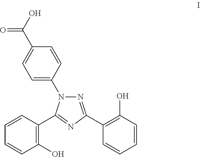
C1(O)=C(C2=NC(C3=C(O)C=CC=C3)=NN2C2=CC=C(C(=O)O)C=C2)C=CC=C1
